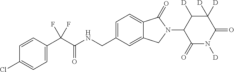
C1=CC(C(C(NCC2=CC=C3C(=C2)CN(C2C(=O)N([D])C(=O)C([D])([D])C2[D])C3=O)=O)(F)F)=CC=C1Cl
